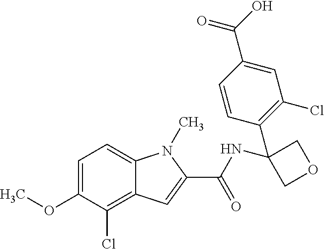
C1=C(OC)C(Cl)=C2C(=C1)N(C)C(C(NC1(C3=C(Cl)C=C(C(=O)O)C=C3)COC1)=O)=C2
